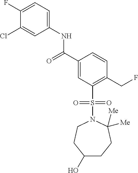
C1(F)=CC=C(NC(C2=CC(S(=O)(=O)N3CCC(O)CCC3([Me])[Me])=C(CF)C=C2)=O)C=C1Cl
